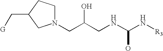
N1(CC(CNC(N[R3])O)O)CCC(C[G])C1
